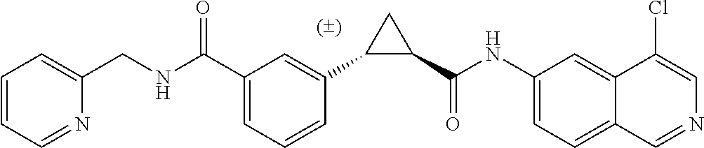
C1(C(NC2=CC=C3C(=C2)C(Cl)=CN=C3)=O)CC1C1=CC(C(NCC2=CC=CC=N2)=O)=CC=C1
